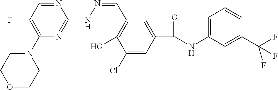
O1CCN(C2=C(F)C=NC(NN=CC3=C(O)C(Cl)=CC(C(NC4=CC=CC(C(F)(F)F)=C4)=O)=C3)=N2)CC1
